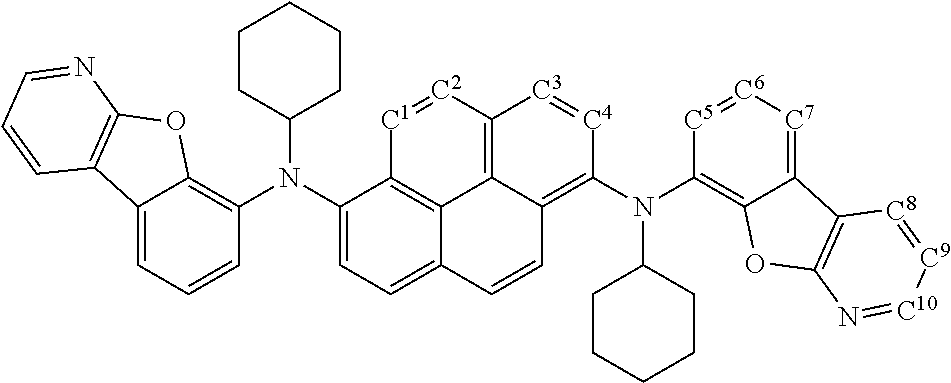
C12=CC=CC(N(C3=CC=C4C5=C3[C1]=[C2]C3=C5C(=C(N(C5CCCCC5)C5=C6C(=[C7][C6]=[C5]5)C5=C(O6)N=[C10][C9]=[C8]5)[C4]=[C3]3)C=C4)C3CCCCC3)=C1OC1=C2C=CC=N1
